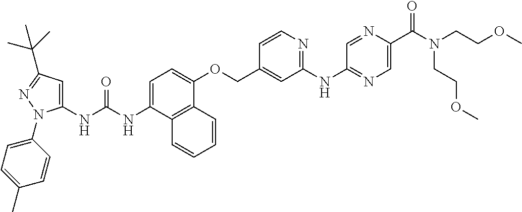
N(C1=CC=C(OCC2=CC(NC3=NC=C(C(=O)N(CCOC)CCOC)N=C3)=NC=C2)C2=C1C=CC=C2)C(=O)NC1=CC(C(C)(C)C)=NN1C1=CC=C(C)C=C1
